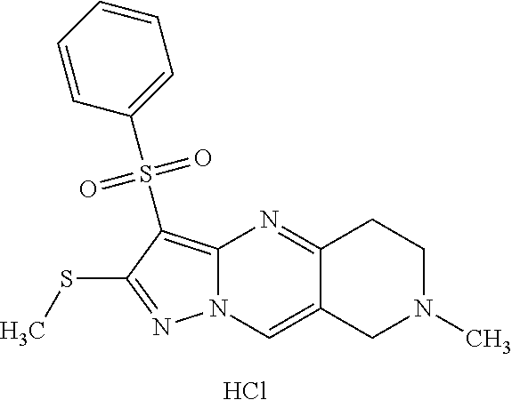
C12=C(S(C3=CC=CC=C3)(=O)=O)C(SC)=NN1C=C1C(=N2)CCN(C)C1.Cl
